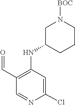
C1(C=O)=C(NC2CN([BOC])CCC2)C=C(Cl)N=C1
